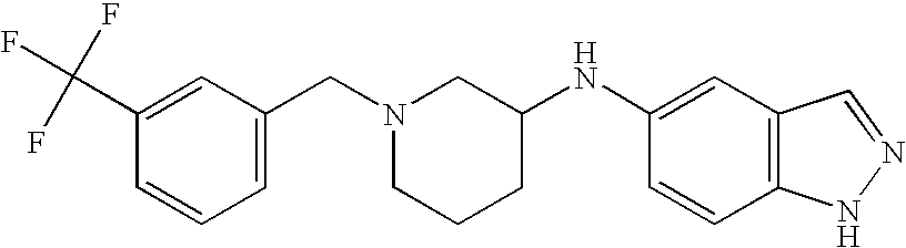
C1(C(F)(F)F)=CC(CN2CCCC(NC3=CC4=C(C=C3)NN=C4)C2)=CC=C1
